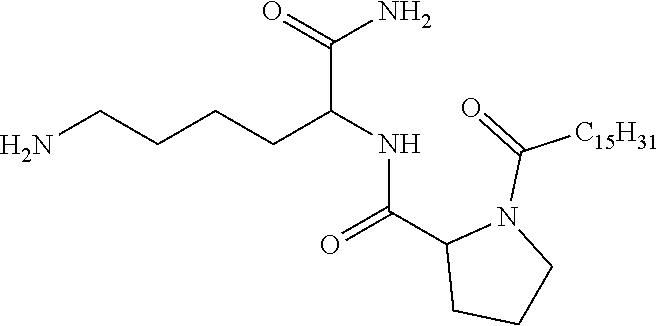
NCCCCC(NC(C1CCCN1C(=O)[C15H31])=O)C(=O)N
